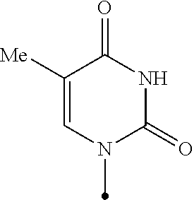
C1([Me])=CN(C)C(=O)NC1=O
